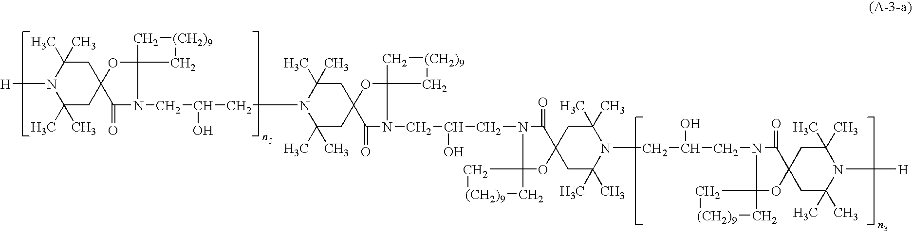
[H]N1C(C)(C)CC2(CC1(C)C)C(=O)N(CC(CN1C(C)(C)CC3(CC1(C)C)C(=O)N(CC(O)CN1C(=O)C4(OC15C[(CH2)9]C5)CC(C)(C)N(CC(CN1C5(OC6(C1=O)CC(C)(C)N([H])C(C)(C)C6)C[(CH2)9]C5)O)C(C)(C)C4)C1(O3)C[(CH2)9]C1)O)C1(O2)C[(CH2)9]C1
